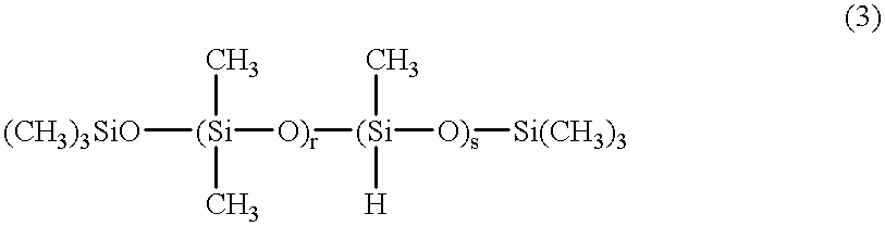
[(CH3)3SiO][(Si](C)(C)[O)r][(Si](C)([H])[O)s][Si(CH3)3]
